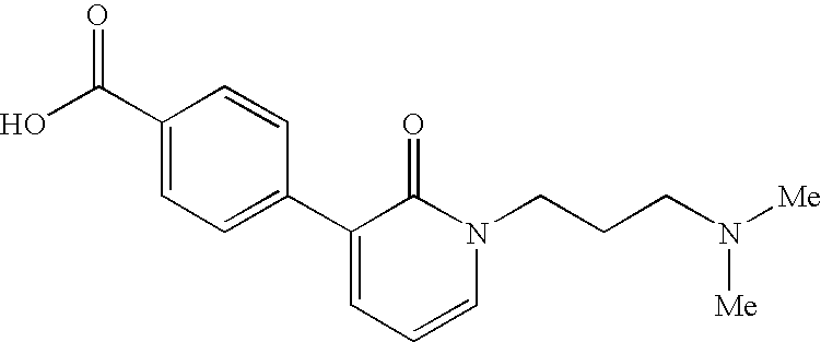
OC(C1=CC=C(C2=CC=CN(CCCN([Me])[Me])C2=O)C=C1)=O
